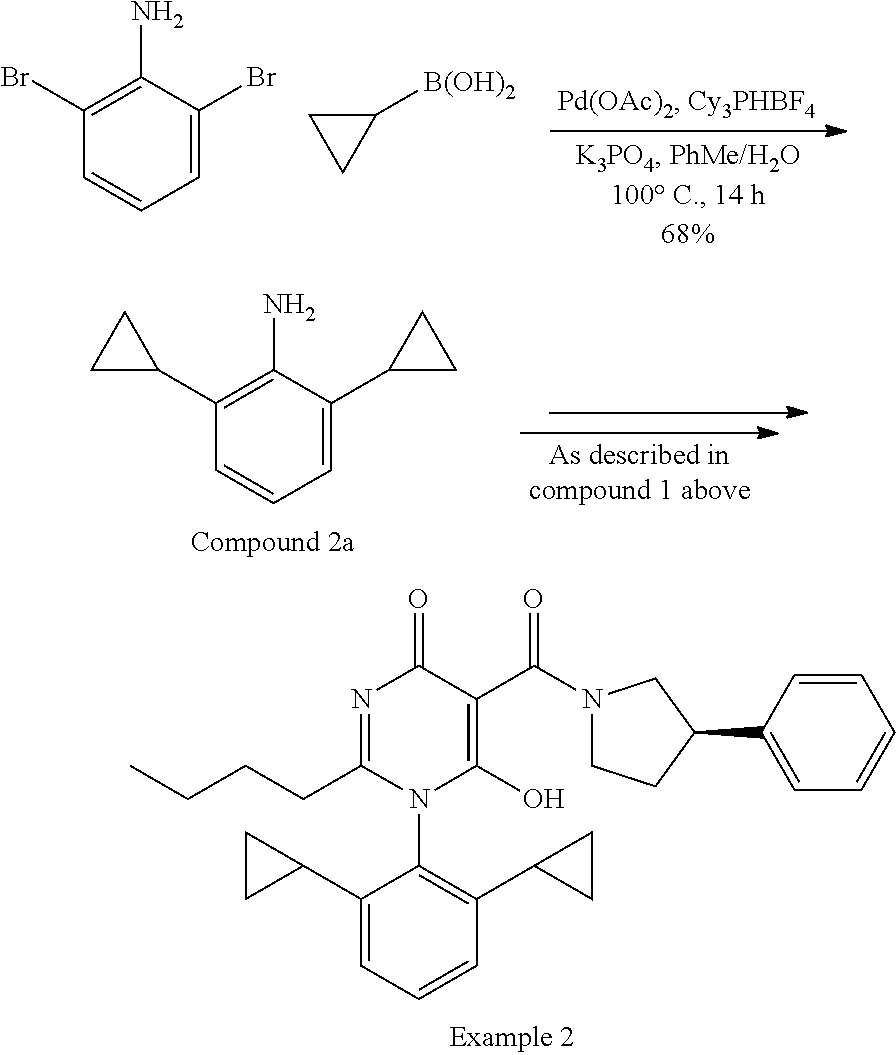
C1=CC=C(C2CC2)C(N2C(O)=C(C(N3CCC(C4=CC=CC=C4)C3)=O)C(=O)N=C2CCCC)=C1C1CC1.C1=C(Br)C(N)=C(Br)C=C1.C1([B(OH)2])CC1.C1=C(C2CC2)C(N)=C(C2CC2)C=C1
